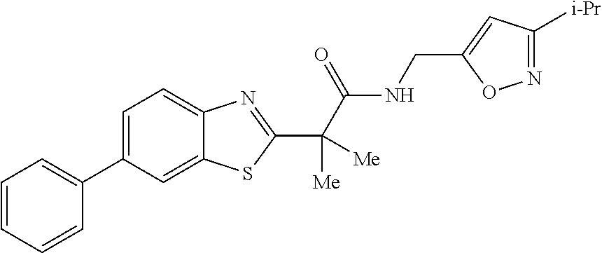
C1=CC=CC(C2=CC=C3C(=C2)SC(C(C(=O)NCC2=CC([i-Pr])=NO2)([Me])[Me])=N3)=C1
